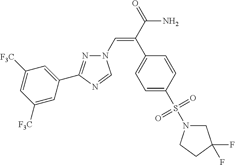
N1(C=C(C(=O)N)C2=CC=C(S(N3CC(F)(F)CC3)(=O)=O)C=C2)N=C(C2=CC([F3C])=CC([F3C])=C2)N=C1
